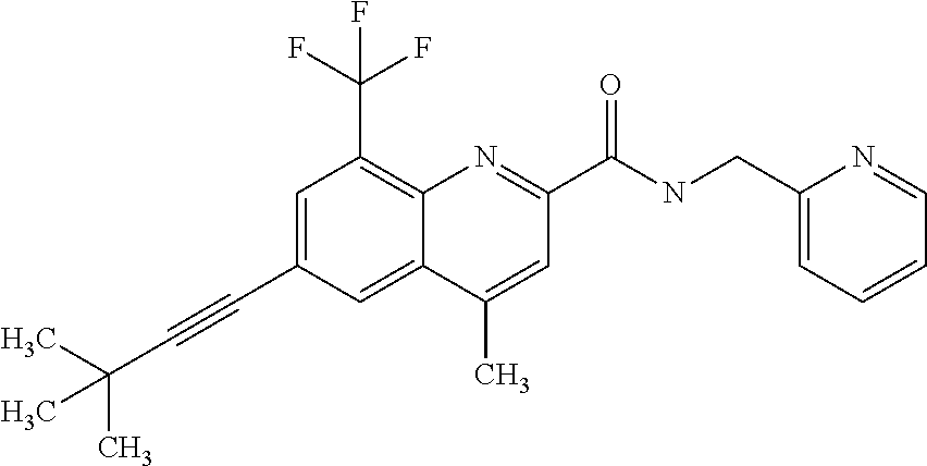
C1(C)=CC(C(=O)NCC2=CC=CC=N2)=NC2=C(C(F)(F)F)C=C(C#CC(C)(C)C)C=C12
